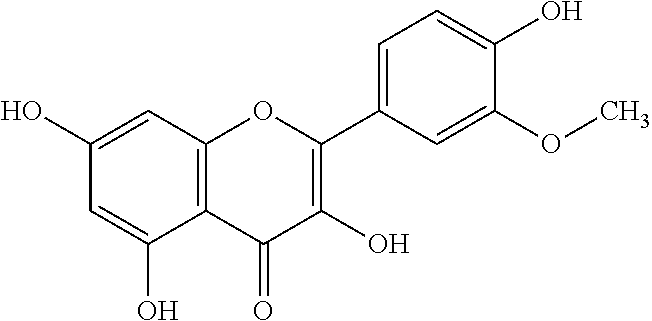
C1(O)=CC2=C(C(O)=C1)C(=O)C(O)=C(C1=CC=C(O)C(OC)=C1)O2
